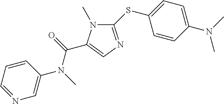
C1(SC2=CC=C(N(C)C)C=C2)=NC=C(C(=O)N(C)C2=CN=CC=C2)N1C
